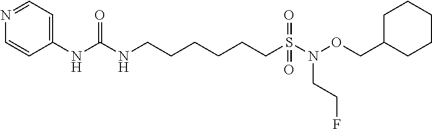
N1=CC=C(NC(=O)NCCCCCCS(=O)(N(OCC2CCCCC2)CCF)=O)C=C1
